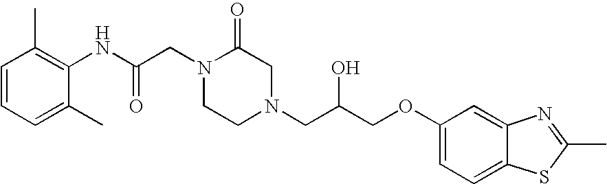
C1=CC=C(C)C(NC(CN2CCN(CC(COC3=CC=C4C(=C3)N=C(C)S4)O)CC2=O)=O)=C1C
